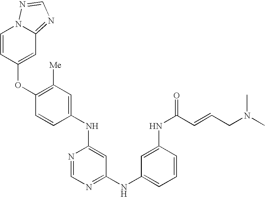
C1(NC2=CC([Me])=C(OC3=CC4=NC=NN4C=C3)C=C2)=CC(NC2=CC=CC(NC(C=CCN(C)C)=O)=C2)=NC=N1
